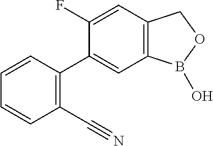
C1=CC(C2=CC3=C(C=C2F)COB3O)=C(C#N)C=C1
